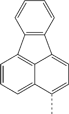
C1=CC=C2C3=C1C1=C(C=CC=C1)C3=CC=C2C
